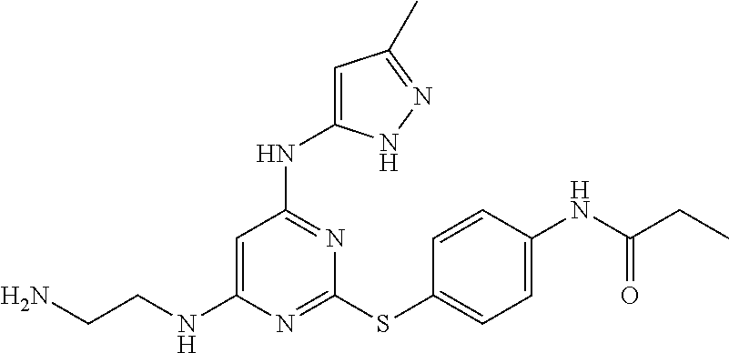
C(CNC1=CC(NC2=CC(C)=NN2)=NC(SC2=CC=C(NC(CC)=O)C=C2)=N1)N
